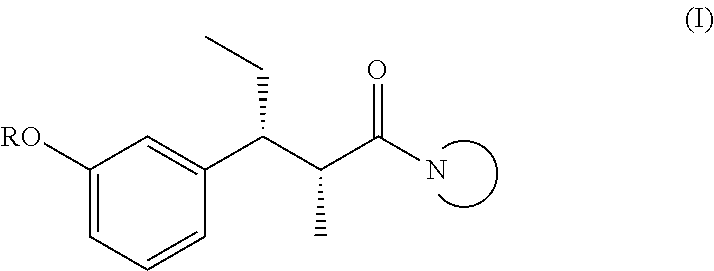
C1([RO])=CC=CC(C(C(C(N)=O)C)CC)=C1
